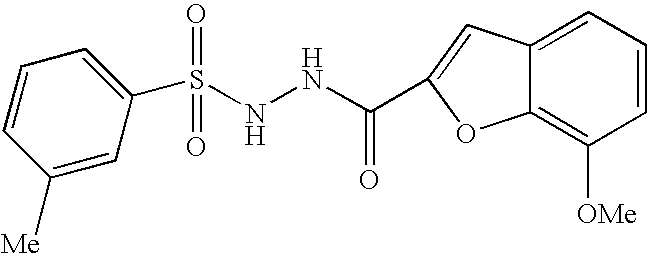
C1(S(NNC(=O)C2=CC3=CC=CC([OMe])=C3O2)(=O)=O)=CC=CC([Me])=C1
